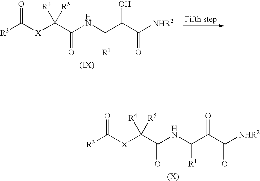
[R3]C([X]C(C(NC(C(C([NHR2])=O)=O)[R1])=O)([R4])[R5])=O.[R3]C([X]C(C(NC(C(C([NHR2])=O)O)[R1])=O)([R4])[R5])=O
